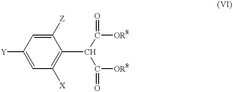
[Y]C1=CC([X])=C(C(C([OR8])=O)C([OR8])=O)C([Z])=C1
